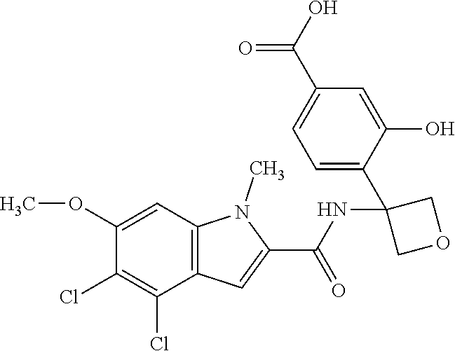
C1=C(C2(NC(C3=CC4=C(N3C)C=C(OC)C(Cl)=C4Cl)=O)COC2)C(O)=CC(C(O)=O)=C1
